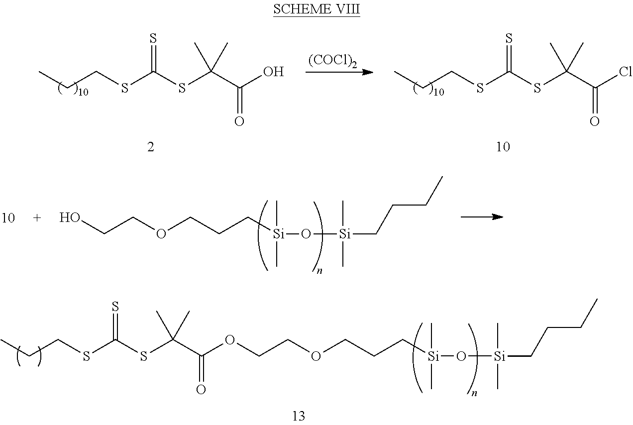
C(COCCC[Si](O[Si](CCCC)(C)C)(C)C)OC(C(SC(SCCC)=S)(C)C)=O.[(COCl)2].C(CSC(SC(C(O)=O)(C)C)=S)C.C(CSC(SC(C(Cl)=O)(C)C)=S)C.C(COCCC[Si](O[Si](CCCC)(C)C)(C)C)O
